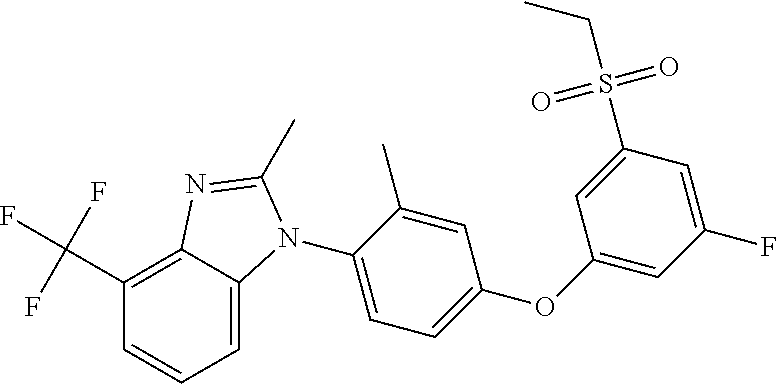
C1(N2C3=CC=CC(C(F)(F)F)=C3N=C2C)=CC=C(OC2=CC(F)=CC(S(CC)(=O)=O)=C2)C=C1C
